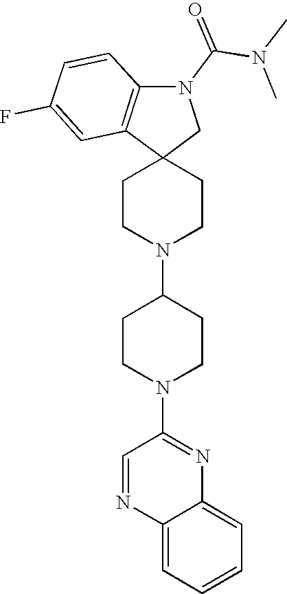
C1CN(C2CCN(C3=NC4=CC=CC=C4N=C3)CC2)CCC12CN(C(N(C)C)=O)C1=C2C=C(F)C=C1
